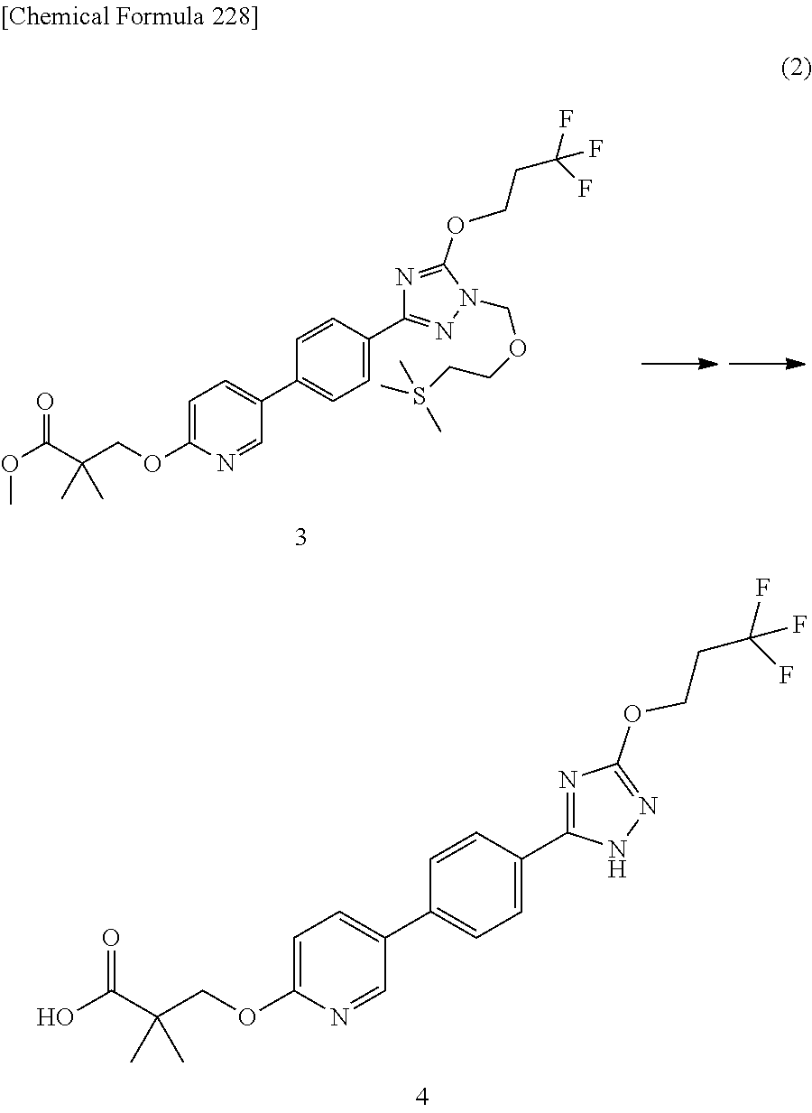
C1=C(OCC(C(OC)=O)(C)C)N=CC(C2=CC=C(C3=NN(COCCS(C)(C)C)C(OCCC(F)(F)F)=N3)C=C2)=C1.C1=C(OCC(C(O)=O)(C)C)N=CC(C2=CC=C(C3=NC(OCCC(F)(F)F)=NN3)C=C2)=C1
